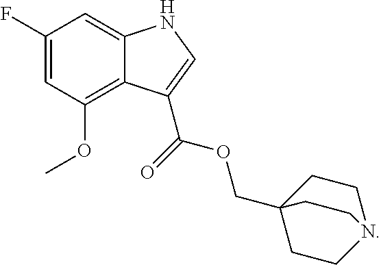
C12=C(OC)C=C(F)C=C1NC=C2C(OCC12CCN(CC1)CC2)=O
